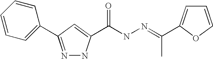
C1=CC=CC=C1C1=NNC(C(=O)NN=C(C2=CC=CO2)C)=C1
